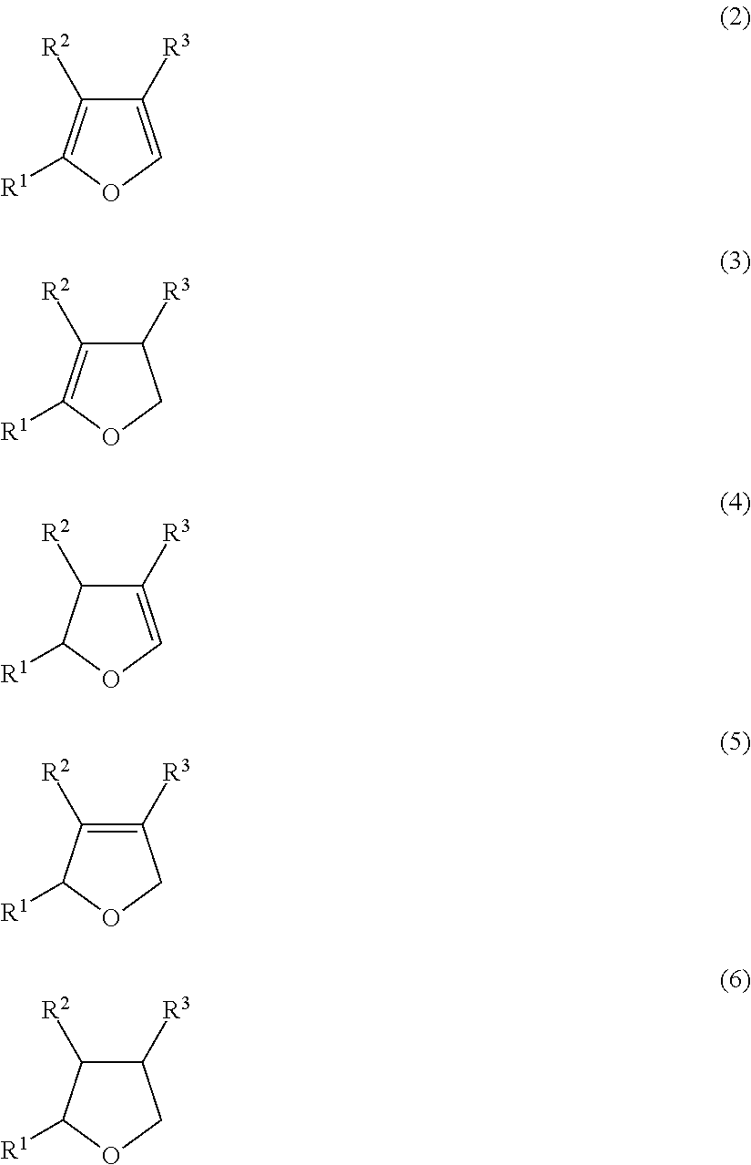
C1([R3])=COC([R1])=C1[R2].C1([R3])C([R2])=C([R1])OC1.C1([R3])=COC([R1])C1[R2].C1([R3])=C([R2])C([R1])OC1.C1([R3])C([R2])C([R1])OC1
